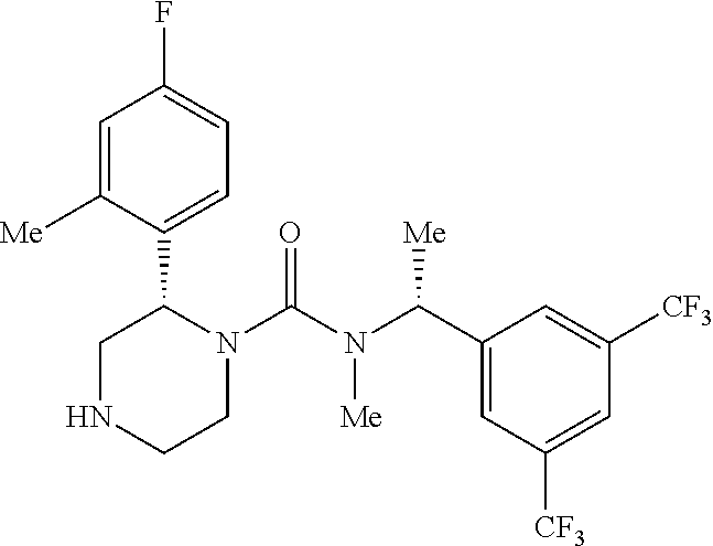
C1=C([Me])C(C2CNCCN2C(N(C(C2=CC([CF3])=CC([CF3])=C2)[Me])[Me])=O)=CC=C1F
